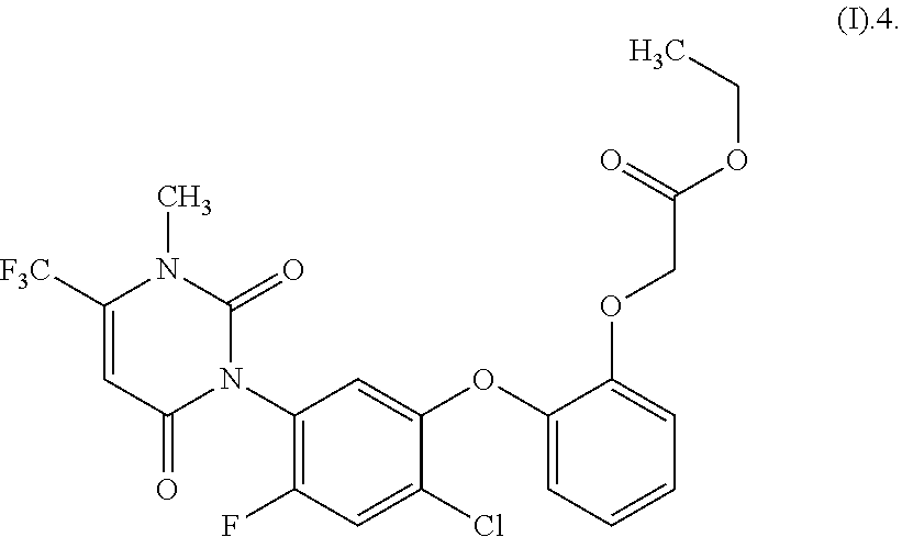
N1(C)C(=O)N(C2=C(F)C=C(Cl)C(OC3=CC=CC=C3OCC(OCC)=O)=C2)C(=O)C=C1[F3C]
